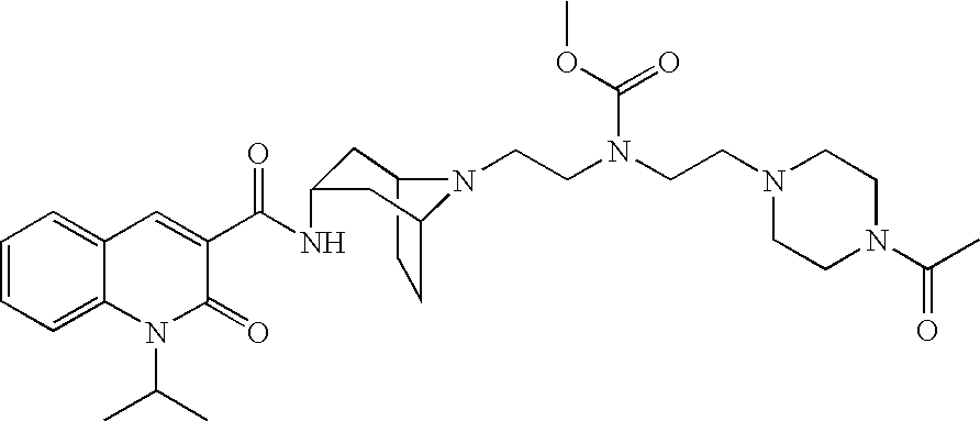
C12CCC(CC(NC(C3=CC4=CC=CC=C4N(C(C)C)C3=O)=O)C1)N2CCN(CCN1CCN(C(C)=O)CC1)C(=O)OC
